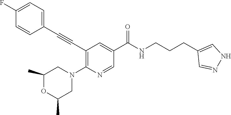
C1(C#CC2=C(N3CC(C)OC(C)C3)N=CC(C(NCCCC3=CNN=C3)=O)=C2)=CC=C(F)C=C1
